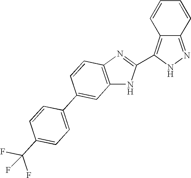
C1=CC2=C(C3=NC4=C(N3)C=C(C3=CC=C(C(F)(F)F)C=C3)C=C4)NN=C2C=C1
